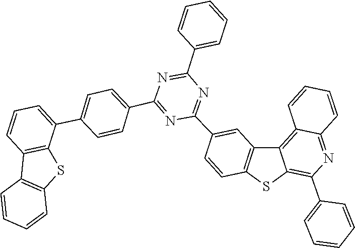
C1=C(C2=NC(C3=CC4=C(SC5=C(C6=CC=CC=C6)N=C6C(=C45)C=CC=C6)C=C3)=NC(C3=CC=CC=C3)=N2)C=CC(C2=CC=CC3=C2SC2=C3C=CC=C2)=C1
